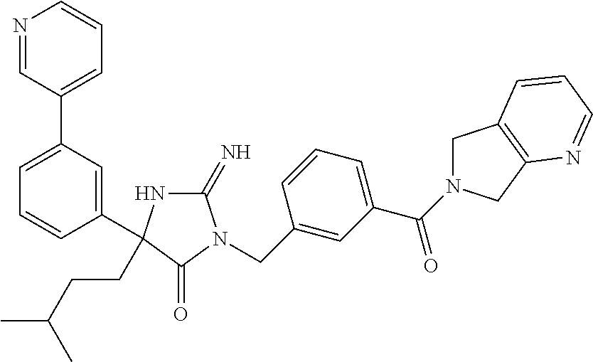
C1(=N)NC(C2=CC(C3=CC=CN=C3)=CC=C2)(CCC(C)C)C(=O)N1CC1=CC(C(=O)N2CC3=C(C2)N=CC=C3)=CC=C1
